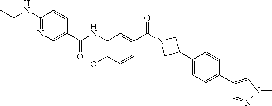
C1(C(NC2=C(OC)C=CC(C(N3CC(C4=CC=C(C5=CN(C)N=C5)C=C4)C3)=O)=C2)=O)=CN=C(NC(C)C)C=C1
